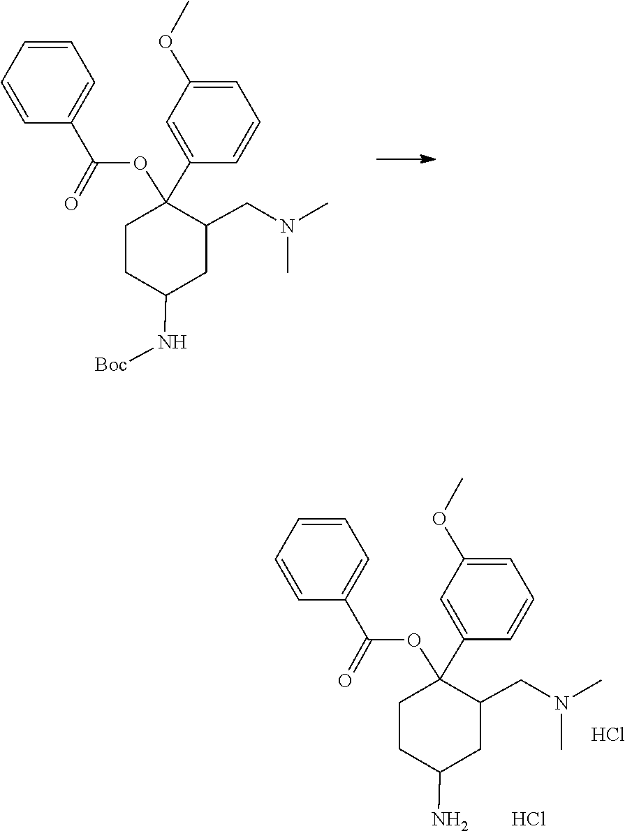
C1=CC=C(C(=O)OC2(C3=CC(OC)=CC=C3)C(CN(C)C)CC(N[Boc])CC2)C=C1.C1=CC=C(C(=O)OC2(C3=CC(OC)=CC=C3)C(CN(C)C)CC(N)CC2)C=C1.Cl.Cl
